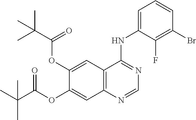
C12=C(C=C(OC(C(C)(C)C)=O)C(OC(C(C)(C)C)=O)=C1)C(NC1=CC=CC(Br)=C1F)=NC=N2
